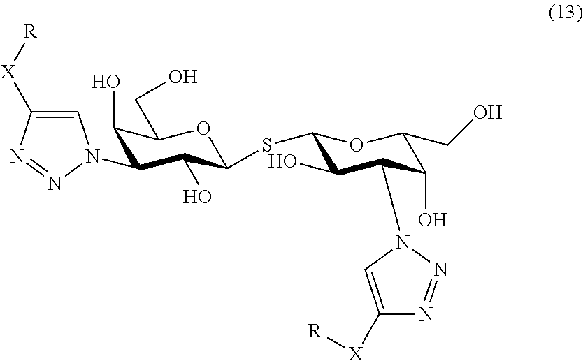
C1(O)C(N2C=C([X][R])N=N2)C(O)C(SC2C(O)C(N3N=NC([X][R])=C3)C(O)C(CO)O2)OC1CO
